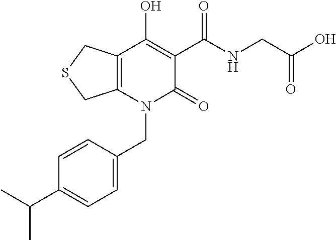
C1=C(CN2C(=O)C(C(NCC(O)=O)=O)=C(O)C3=C2CSC3)C=CC(C(C)C)=C1
